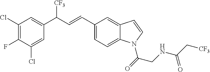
C1(Cl)=C(F)C(Cl)=CC(C(C=CC2=CC=C3C(=C2)C=CN3C(=O)CNC(=O)C[CF3])[CF3])=C1
